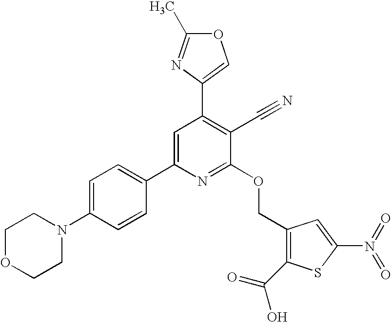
C1OCCN(C2=CC=C(C3=CC(C4=COC(C)=N4)=C(C#N)C(OCC4=C(C(=O)O)SC(N(=O)=O)=C4)=N3)C=C2)C1
